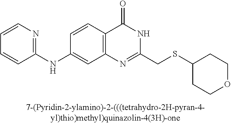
C1(NC2=NC=CC=C2)=CC2=C(C=C1)C(=O)NC(CSC1CCOCC1)=N2
